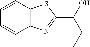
C1=CC2=C(C=C1)SC(C(O)CC)=N2
